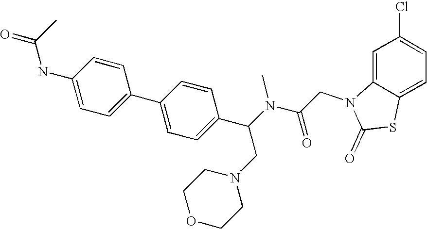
C1(=O)SC2=CC=C(Cl)C=C2N1CC(N(C(C1=CC=C(C2=CC=C(NC(C)=O)C=C2)C=C1)CN1CCOCC1)C)=O
